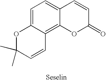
C1=C2C(=C3C(=C1)C=CC(=O)O3)C=CC(C)(C)O2
